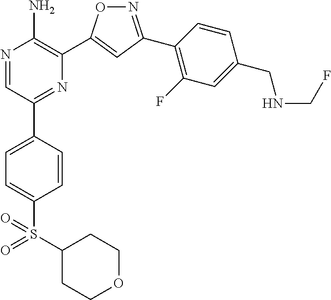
N1=C(C2=C(F)C=C(CNCF)C=C2)C=C(C2=C(N)N=CC(C3=CC=C(S(=O)(=O)C4CCOCC4)C=C3)=N2)O1
